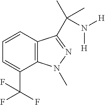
C12=C(C=CC=C1C(F)(F)F)C(C(C)(C)N([H])[H])=NN2C
